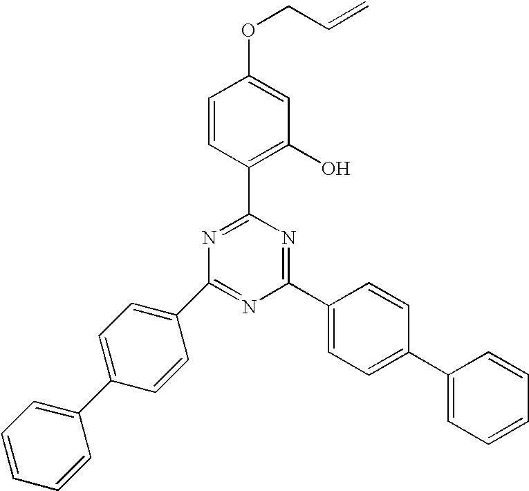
C1(OCC=C)=CC(O)=C(C2=NC(C3=CC=C(C4=CC=CC=C4)C=C3)=NC(C3=CC=C(C4=CC=CC=C4)C=C3)=N2)C=C1
